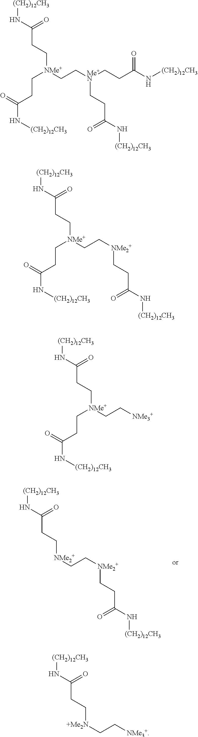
[NMe2+](CC[NMe2+]CCC(N[(CH2)12CH3])=O)CCC(N[(CH2)12CH3])=O.C(C(N[(CH2)12CH3])=O)C[Me+N](CC[NMe+](CCC(N[(CH2)12CH3])=O)CCC(N[(CH2)12CH3])=O)CCC(N[(CH2)12CH3])=O.[NMe2+](CC[NMe+](CCC(N[(CH2)12CH3])=O)CCC(N[(CH2)12CH3])=O)CCC(N[(CH2)12CH3])=O.[NMe3+]CC[NMe+](CCC(N[(CH2)12CH3])=O)CCC(N[(CH2)12CH3])=O.[NMe3+]CC[+Me2N]CCC(N[(CH2)12CH3])=O
